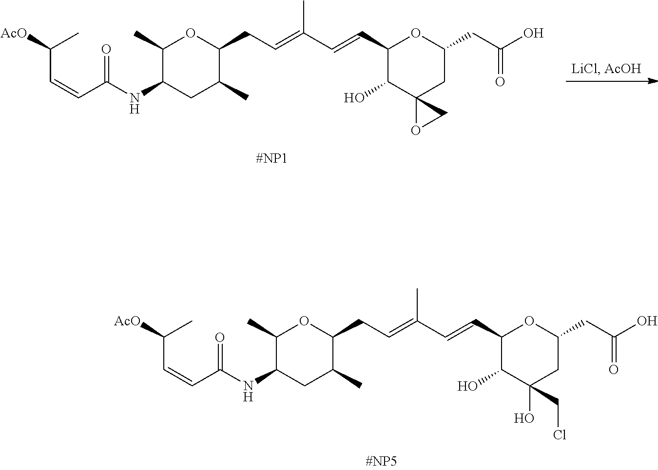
C(C=CC(=O)NC1CC(C)C(CC=C(C=CC2C(O)C(O)(CCl)CC(CC(O)=O)O2)C)OC1C)(C)[AcO].C(C=CC(=O)NC1CC(C)C(CC=C(C=CC2C(O)C3(CC(CC(O)=O)O2)OC3)C)OC1C)(C)[AcO]
